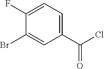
C1(Br)=CC(C(Cl)=O)=CC=C1F
